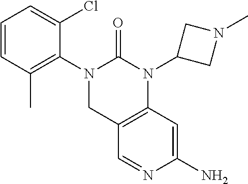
C1=CC(C)=C(N2CC3=C(N(C4CN(C)C4)C2=O)C=C(N)N=C3)C(Cl)=C1
